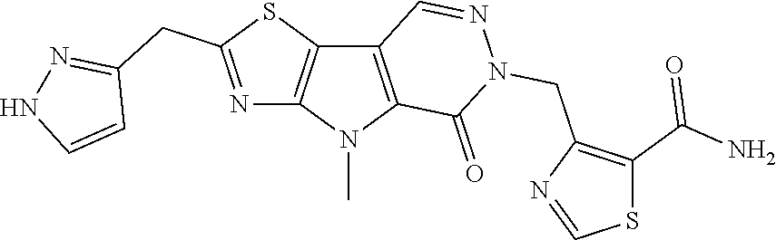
C12=C(N(C)C3=C1C=NN(CC1=C(C(N)=O)SC=N1)C3=O)N=C(CC1=NNC=C1)S2
